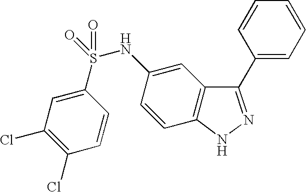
C1(S(NC2=CC3=C(C=C2)NN=C3C2=CC=CC=C2)(=O)=O)=CC(Cl)=C(Cl)C=C1
